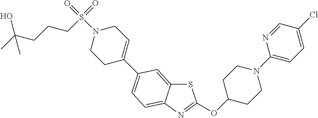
S1C2=CC(C3=CCN(S(=O)(CCCC(O)(C)C)=O)CC3)=CC=C2N=C1OC1CCN(C2=CC=C(Cl)C=N2)CC1
